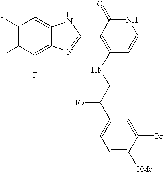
C1(F)=C(F)C(F)=C2C(=C1)NC(C1=C(NCC(C3=CC=C([OMe])C(Br)=C3)O)C=CNC1=O)=N2
